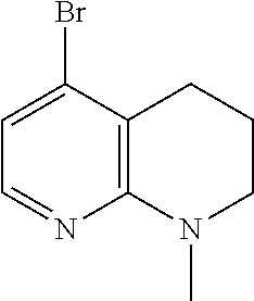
C1(Br)=CC=NC2=C1CCCN2C
